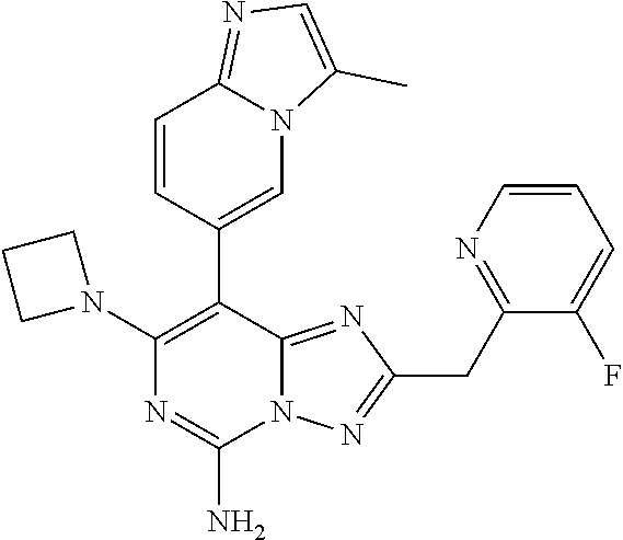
N1(C2=C(C3=CN4C(=NC=C4C)C=C3)C3=NC(CC4=NC=CC=C4F)=NN3C(N)=N2)CCC1
